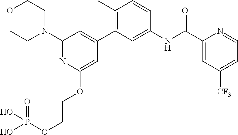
O1CCN(C2=NC(OCCOP(O)(=O)O)=CC(C3=C(C)C=CC(NC(C4=CC([CF3])=CC=N4)=O)=C3)=C2)CC1
